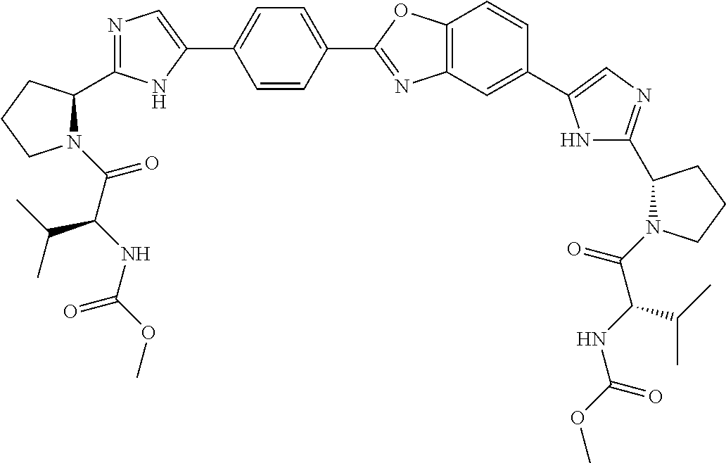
C(=O)(C(NC(OC)=O)C(C)C)N1C(C2=NC=C(C3=CC=C(C4=NC5=C(O4)C=CC(C4=CN=C(C6N(C(C(C(C)C)NC(=O)OC)=O)CCC6)N4)=C5)C=C3)N2)CCC1
